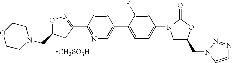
O1N=C(C2=NC=C(C3=CC=C(N4CC(CN5C=CN=N5)OC4=O)C=C3F)C=C2)CC1CN1CCOCC1.[CH3SO3H]
